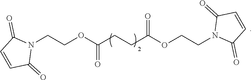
N1(CCOC(CCC(OCCN2C(=O)C=CC2=O)=O)=O)C(=O)C=CC1=O
